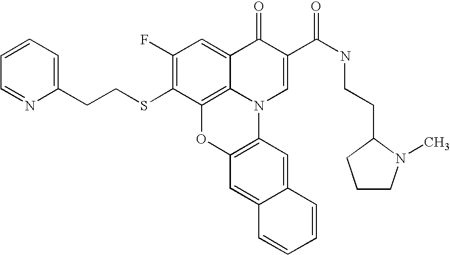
C1(F)=C(SCCC2=CC=CC=N2)C2=C3C(=C1)C(=O)C(C(NCCC1CCCN1C)=O)=CN3C1=C(O2)C=C2C(=C1)C=CC=C2
